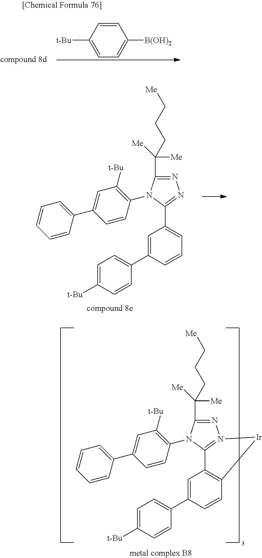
C1=CC([t-Bu])=CC=C1[B(OH)2].N1=C(C([Me])([Me])CCC[Me])N(C2=C([t-Bu])C=C(C3=CC=CC=C3)C=C2)C(C2=CC=CC(C3=CC=C([t-Bu])C=C3)=C2)=N1.N1=C(C([Me])([Me])CCC[Me])N(C2=C([t-Bu])C=C(C3=CC=CC=C3)C=C2)C2=N1[Ir]C1=C2C=C(C2=CC=C([t-Bu])C=C2)C=C1
